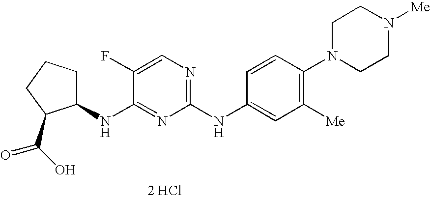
C1CCC(C(O)=O)C1NC1=NC(NC2=CC([Me])=C(N3CCN([Me])CC3)C=C2)=NC=C1F.[2 HCl]
